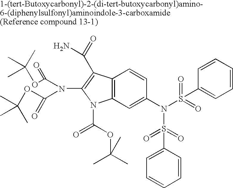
C12=C(C=C(N(S(C3=CC=CC=C3)(=O)=O)S(C3=CC=CC=C3)(=O)=O)C=C1)N(C(OC(C)(C)C)=O)C(N(C(OC(C)(C)C)=O)C(OC(C)(C)C)=O)=C2C(=O)N
